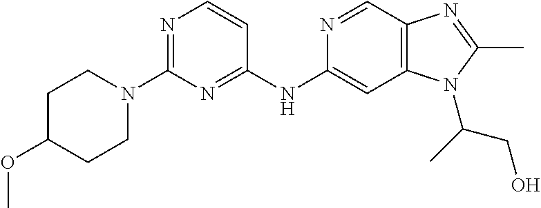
C1(N2CCC(OC)CC2)=NC=CC(NC2=CC3=C(C=N2)N=C(C)N3C(C)CO)=N1
